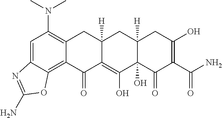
C1=C2C(=C3C(=C1N(C)C)CC1([H])C(=C(O)C4(O)C([H])(C1)CC(O)=C(C(N)=O)C4=O)C3=O)OC(N)=N2
